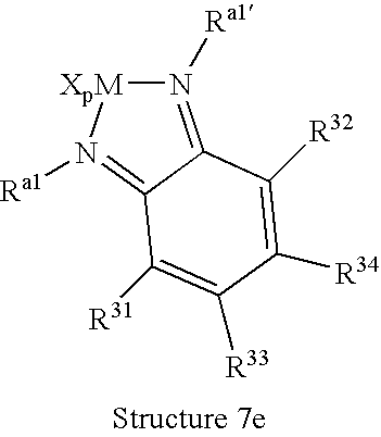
[XpM]1N([Ra1])=C2C(=N1[Ra1])C([R32])=C([R34])C([R33])=C2[R31]
